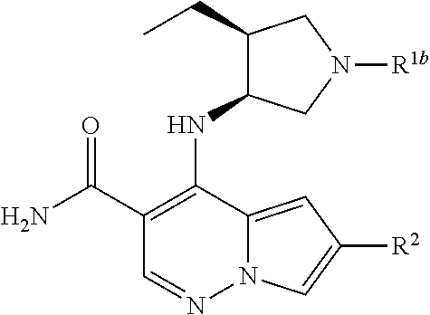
NC(C1=C(NC2C(CC)CN([R1b])C2)C2=CC([R2])=CN2N=C1)=O
